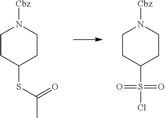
C1CC(S(Cl)(=O)=O)CCN1[Cbz].C1CC(SC(C)=O)CCN1[Cbz]
